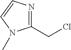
ClCC1=NC=CN1C
